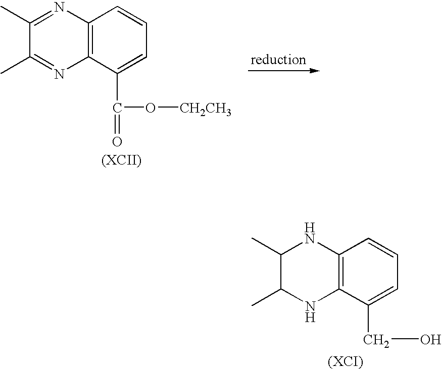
C12=C(C(C(O[CH2CH3])=O)=CC=C1)N=C(C)C(C)=N2.C12=C(C(CO)=CC=C1)NC(C)C(C)N2
